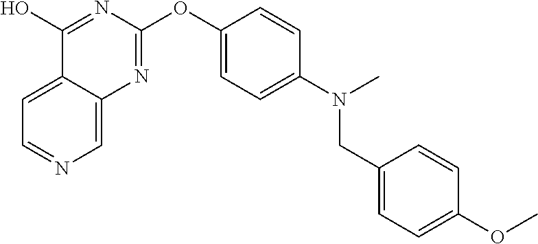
C1(O)=NC(OC2=CC=C(N(C)CC3=CC=C(OC)C=C3)C=C2)=NC2=CN=CC=C12
